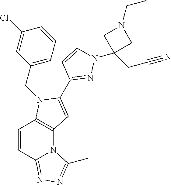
C12=C(N(CC3=CC=CC(Cl)=C3)C(C3=NN(C4(CC#N)CN(CC)C4)C=C3)=C1)C=CC1=NN=C(C)N21
